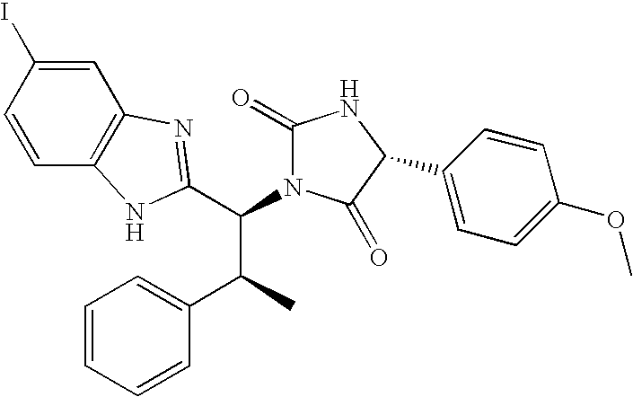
C1=C(I)C=CC2=C1N=C(C(C(C1=CC=CC=C1)C)N1C(=O)NC(C3=CC=C(OC)C=C3)C1=O)N2
